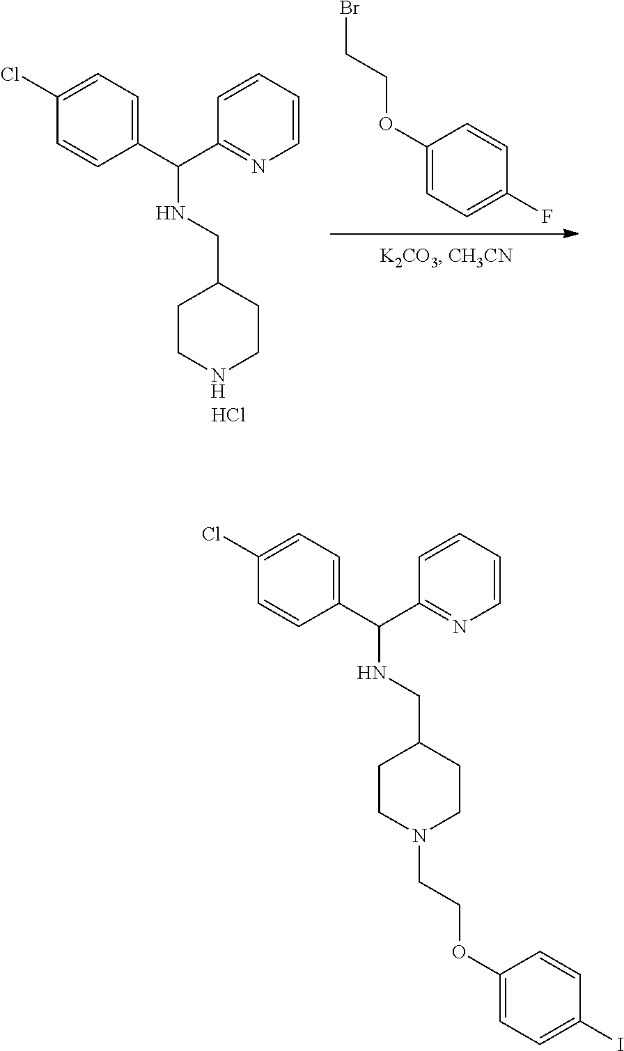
C1(OCCBr)=CC=C(F)C=C1.C1=CC(C(C2=NC=CC=C2)NCC2CCNCC2)=CC=C1Cl.Cl.C1=CC(C(C2=NC=CC=C2)NCC2CCN(CCOC3=CC=C(I)C=C3)CC2)=CC=C1Cl
